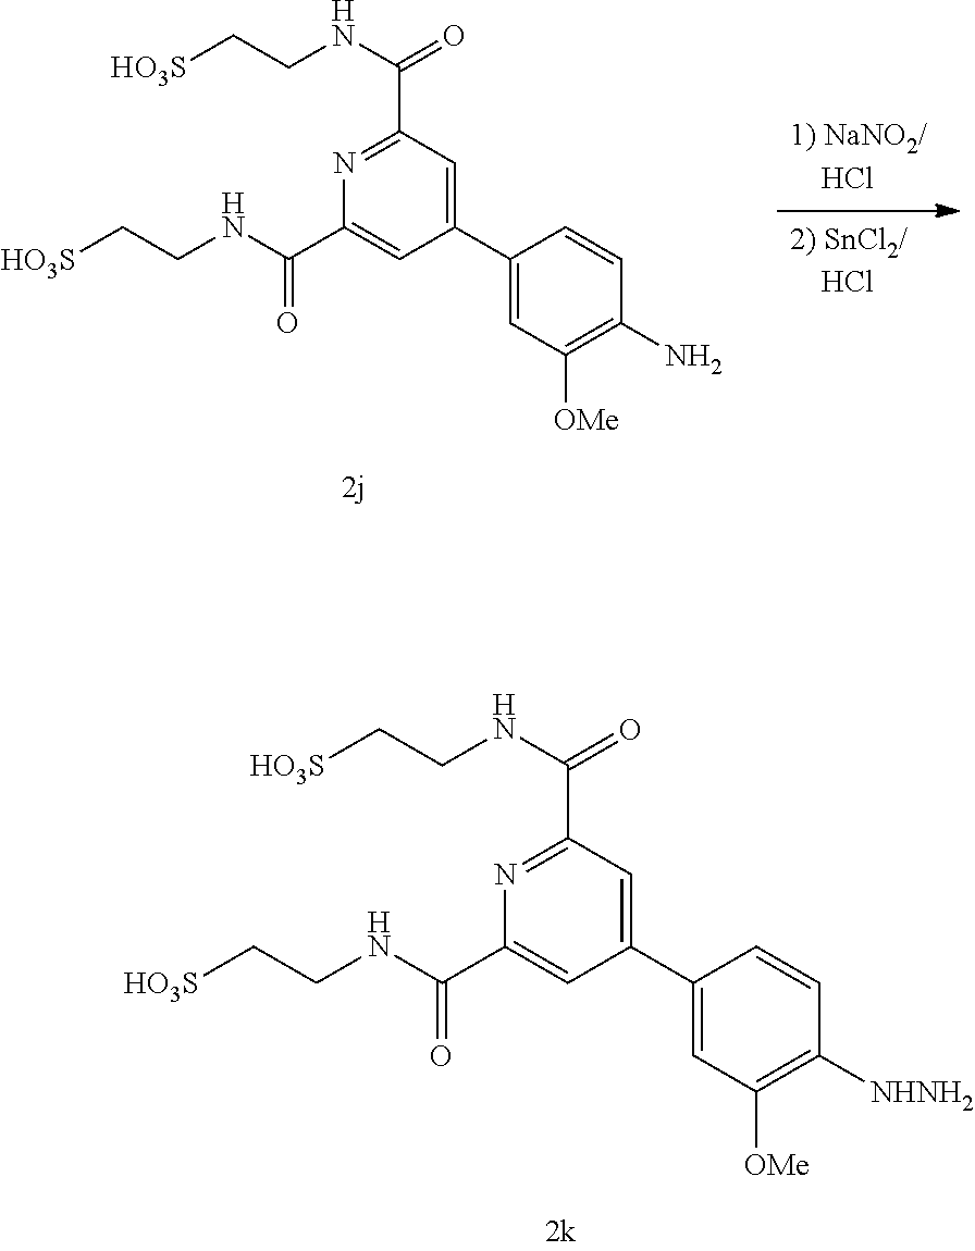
C1(C(=O)NCC[HO3S])=NC(C(=O)NCC[HO3S])=CC(C2=CC([OMe])=C([NHNH2])C=C2)=C1.C1(C(=O)NCC[HO3S])=NC(C(=O)NCC[HO3S])=CC(C2=CC([OMe])=C(N)C=C2)=C1
